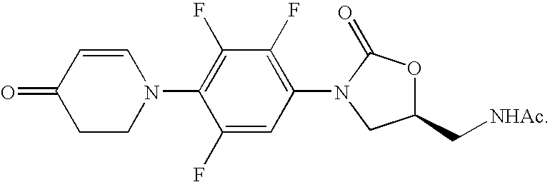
C1=CC(=O)CCN1C1=C(F)C(F)=C(N2CC(C[NHAc])OC2=O)C=C1F
